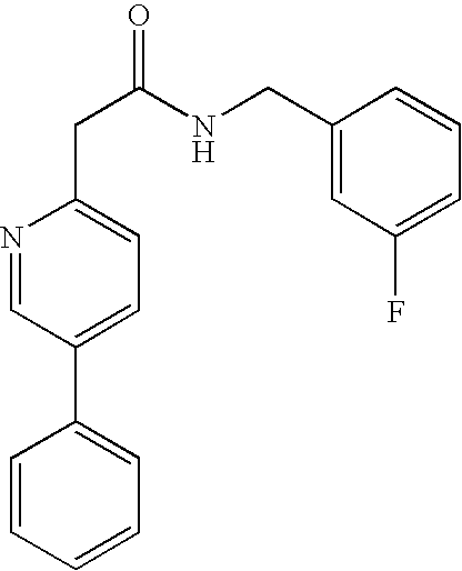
C1=CC=CC=C1C1=CC=C(CC(NCC2=CC(F)=CC=C2)=O)N=C1
